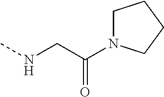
N(CC(N1CCCC1)=O)C
